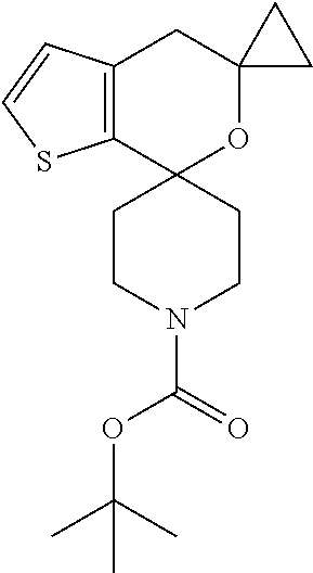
C12=C(SC=C1)C1(OC3(C2)CC3)CCN(C(=O)OC(C)(C)C)CC1
